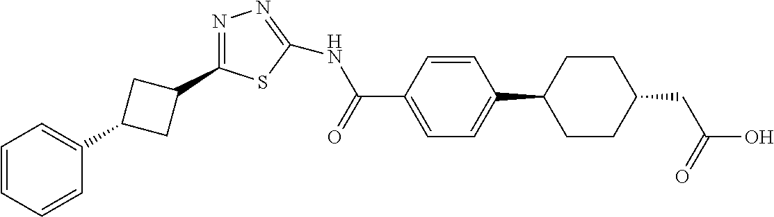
C1=CC=CC(C2CC(C3=NN=C(NC(=O)C4=CC=C(C5CCC(CC(=O)O)CC5)C=C4)S3)C2)=C1
